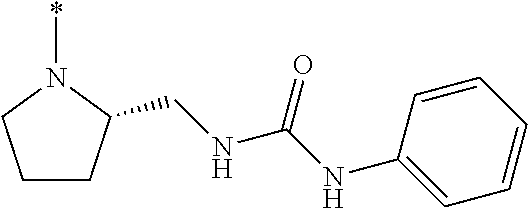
C1CC(CNC(NC2=CC=CC=C2)=O)N(*)C1
